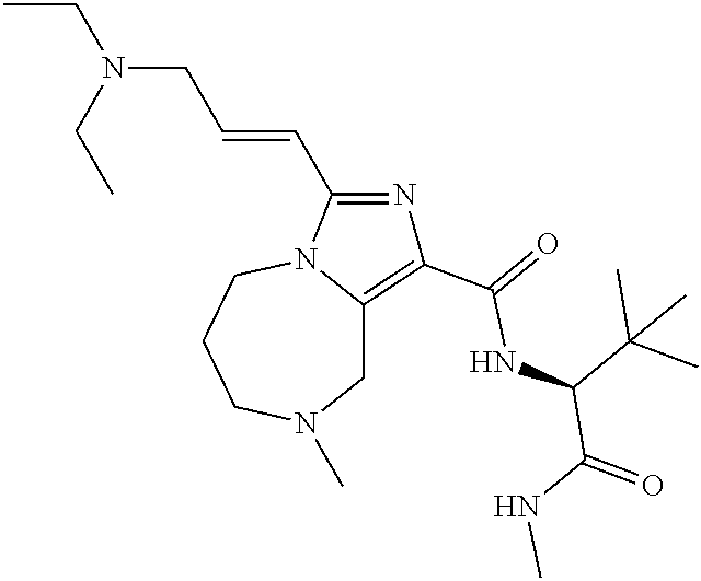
C1C2=C(C(=O)NC(C(NC)=O)C(C)(C)C)N=C(C=CCN(CC)CC)N2CCCN1C
